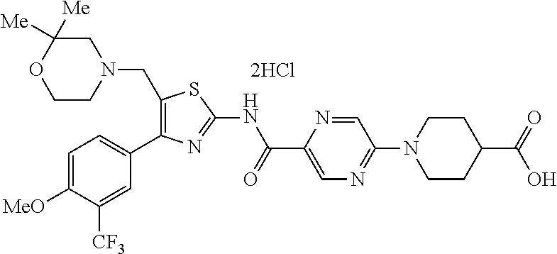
C1=C([MeO])C([CF3])=CC(C2=C(CN3CC([Me])([Me])OCC3)SC(NC(C3=CN=C(N4CCC(C(=O)O)CC4)C=N3)=O)=N2)=C1.[2HCl]
